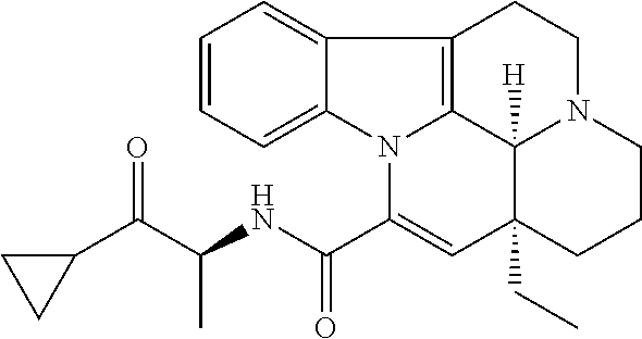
C1=CC=C2C(=C1)C1=C3N2C(C(NC(C(C2CC2)=O)C)=O)=CC2(CC)C3([H])N(CC1)CCC2
